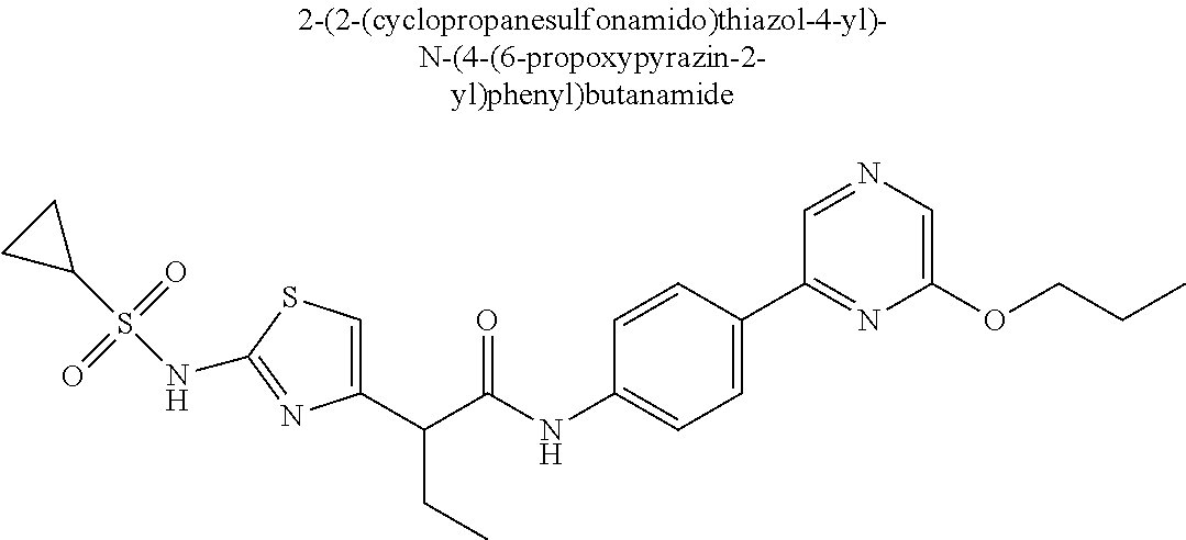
C1(C(C(NC2=CC=C(C3=NC(OCCC)=CN=C3)C=C2)=O)CC)=CSC(NS(C2CC2)(=O)=O)=N1
